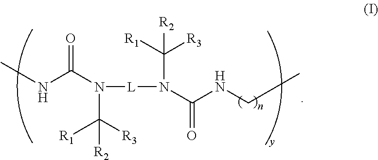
N(C(=O)NC)([L]N(C(NCC)=O)C([R1])([R3])[R2])C([R3])([R1])[R2]
